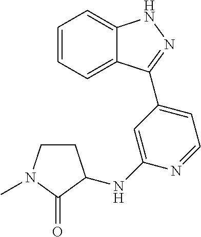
C1=CC=C2C(=C1)NN=C2C1=CC=NC(NC2CCN(C)C2=O)=C1
